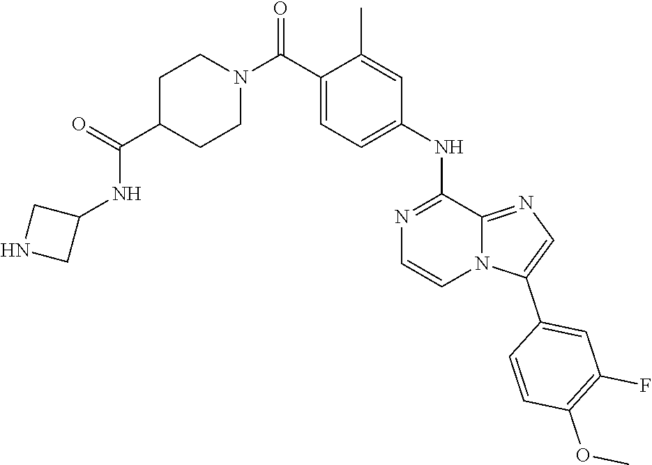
C1(C(N2CCC(C(=O)NC3CNC3)CC2)=O)=CC=C(NC2=NC=CN3C2=NC=C3C2=CC(F)=C(OC)C=C2)C=C1C
